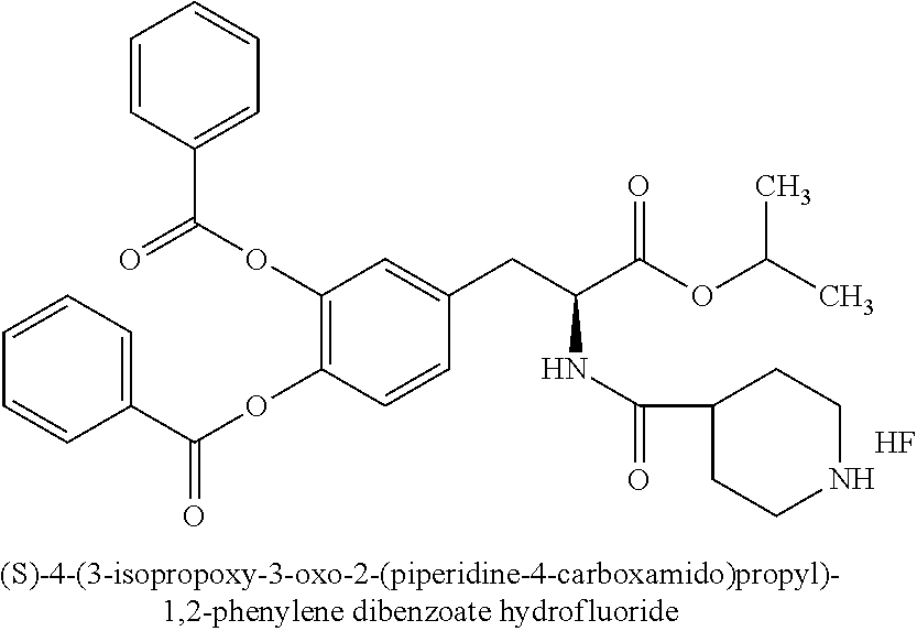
F.C1(C(OC2=C(OC(C3=CC=CC=C3)=O)C=C(CC(C(OC(C)C)=O)NC(=O)C3CCNCC3)C=C2)=O)=CC=CC=C1
